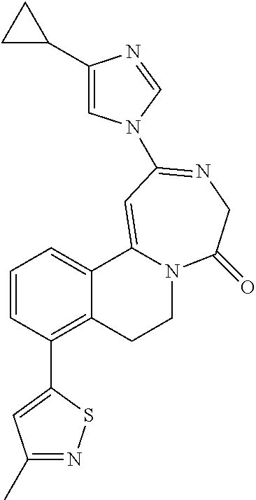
C1=CC(C2=CC(C)=NS2)=C2C(=C1)C1=CC(N3C=C(C4CC4)N=C3)=NCC(=O)N1CC2
